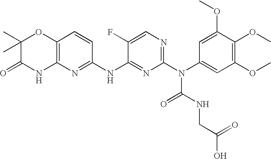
C12=C(N=C(NC3=NC(N(C(=O)NCC(O)=O)C4=CC(OC)=C(OC)C(OC)=C4)=NC=C3F)C=C1)NC(=O)C(C)(C)O2
